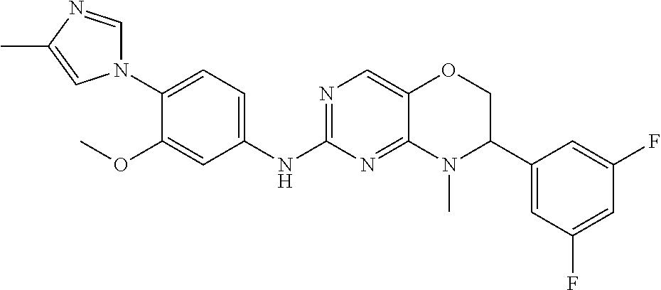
N1(C2=CC=C(NC3=NC=C4C(=N3)N(C)C(C3=CC(F)=CC(F)=C3)CO4)C=C2OC)C=NC(C)=C1
